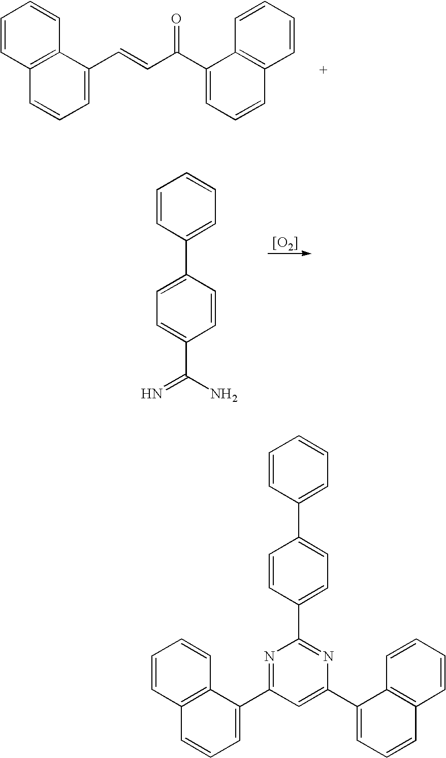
C1=C(C=CC(=O)C2=CC=CC3=C2C=CC=C3)C2=C(C=C1)C=CC=C2.C1=CC(C2=CC=C(C(=N)N)C=C2)=CC=C1.[[O2]].C1=CC(C2=CC=C(C3=NC(C4=CC=CC5=C4C=CC=C5)=CC(C4=CC=CC5=C4C=CC=C5)=N3)C=C2)=CC=C1
